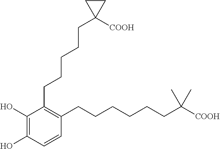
C1(O)=C(O)C=CC(CCCCCCC([COOH])(C)C)=C1CCCCCC1([COOH])CC1
